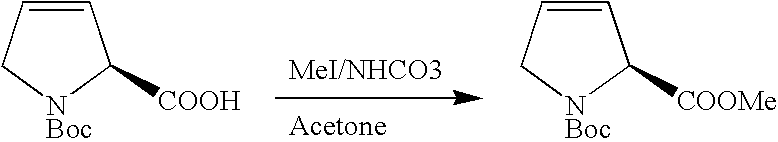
C1=CC[NBoc]C1[COOH].C1=CC[NBoc]C1[COOMe]
